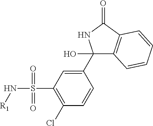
C1(C2(O)C3=C(C(=O)N2)C=CC=C3)=CC(S(N[R1])(=O)=O)=C(Cl)C=C1
